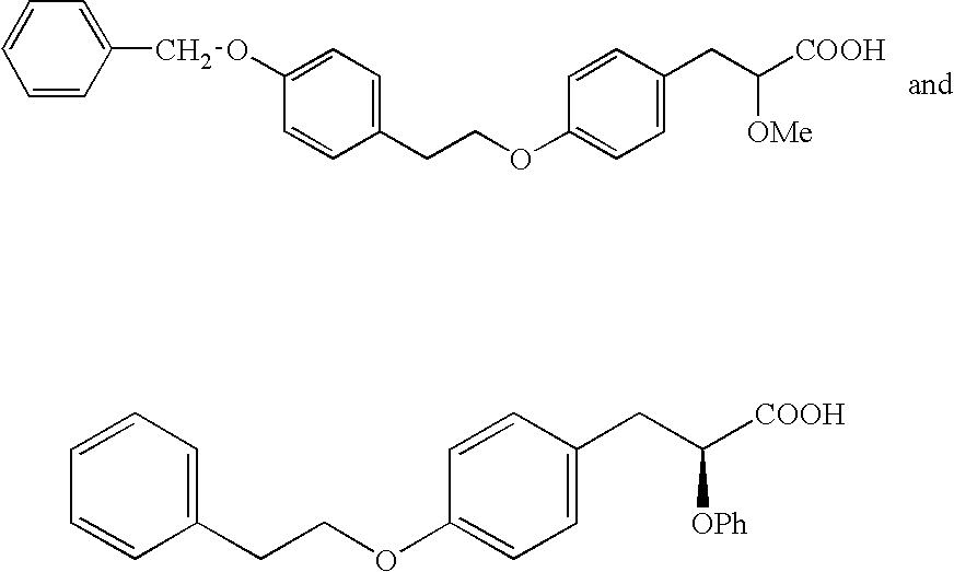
C1=CC=C(COC2=CC=C(CCOC3=CC=C(CC([OMe])[COOH])C=C3)C=C2)C=C1.C1=CC=C(CCOC2=CC=C(CC([COOH])[OPh])C=C2)C=C1
